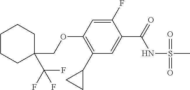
C1(F)=CC(OCC2(C(F)(F)F)CCCCC2)=C(C2CC2)C=C1C(NS(=O)(=O)C)=O
